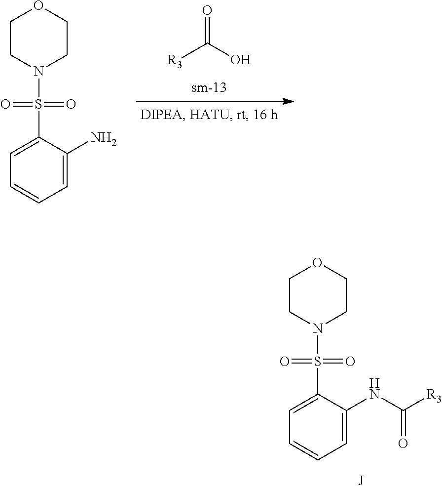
C1=CC=C(NC([R3])=O)C(S(N2CCOCC2)(=O)=O)=C1.[R3]C(O)=O.C1=CC=C(N)C(S(N2CCOCC2)(=O)=O)=C1
